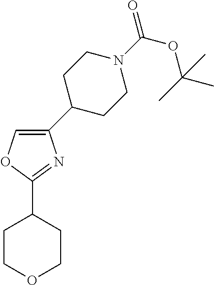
C1COCCC1C1=NC(C2CCN(C(=O)OC(C)(C)C)CC2)=CO1
